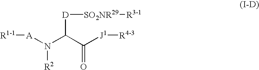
[R1-1][A]N(C(C([J1][R4-3])=O)[D][SO2NR29][R3-1])[R2]
